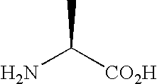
NC([CO2H])C
